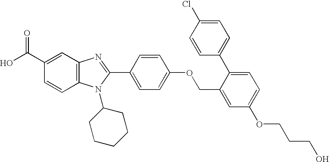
OC(C1=CC2=C(C=C1)N(C1CCCCC1)C(C1=CC=C(OCC3=CC(OCCCO)=CC=C3C3=CC=C(Cl)C=C3)C=C1)=N2)=O
